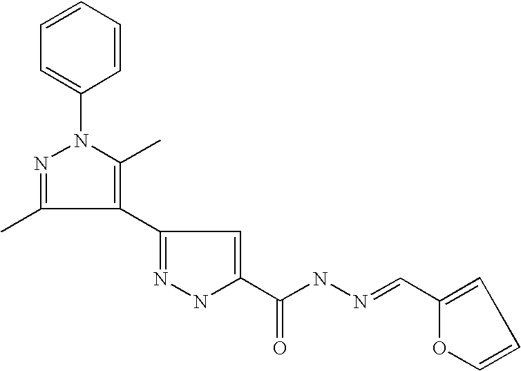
C1(C2=NNC(C(NN=CC3=CC=CO3)=O)=C2)=C(C)N(C2=CC=CC=C2)N=C1C
